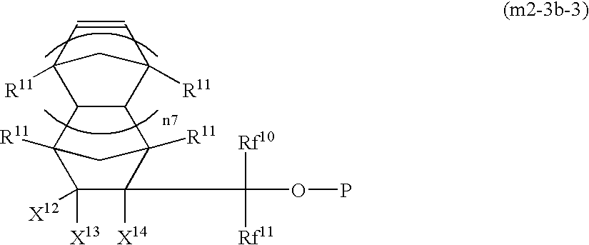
C12C(C3([R11])C=CC1([R11])C3)C1([R11])C([X14])(C(OP)([Rf10])[Rf11])C([X13])([X12])C2([R11])C1
